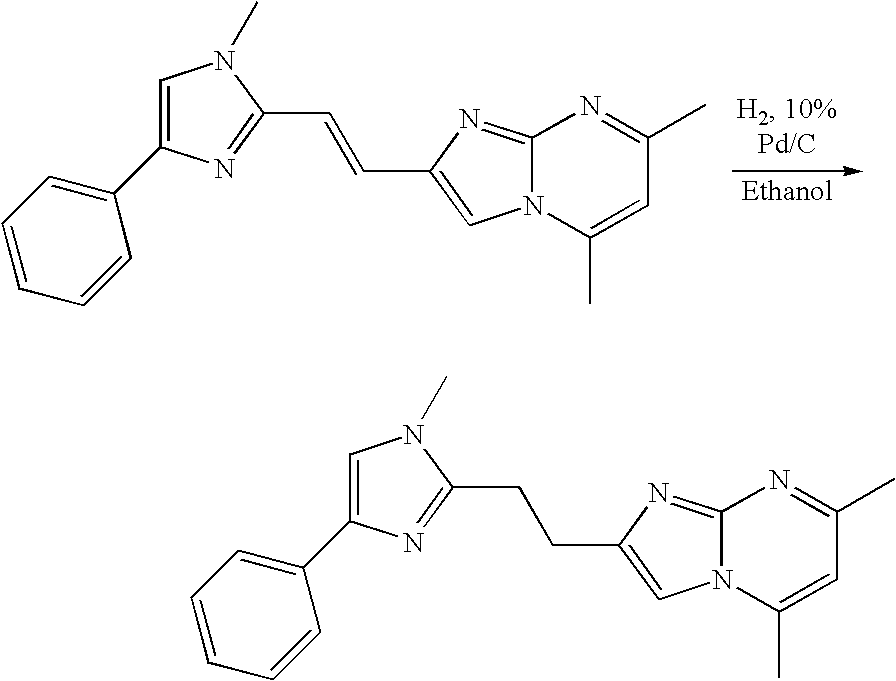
C1(C2=CN(C)C(C=CC3=CN4C(=N3)N=C(C)C=C4C)=N2)=CC=CC=C1.C1(C2=CN(C)C(CCC3=CN4C(=N3)N=C(C)C=C4C)=N2)=CC=CC=C1
